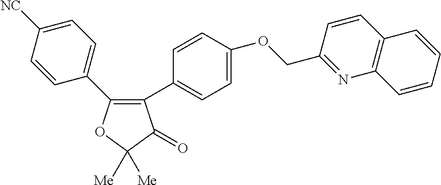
C1=C([NC])C=CC(C2=C(C3=CC=C(OCC4=NC5=C(C=C4)C=CC=C5)C=C3)C(=O)C([Me])([Me])O2)=C1
